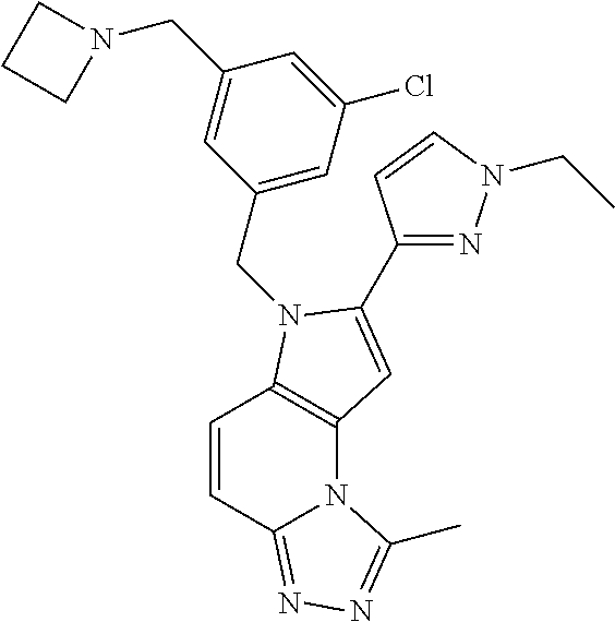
C1=CC2=NN=C(C)N2C2=C1N(CC1=CC(Cl)=CC(CN3CCC3)=C1)C(C1=NN(CC)C=C1)=C2
